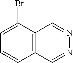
C12=C(C(Br)=CC=C1)C=NN=C2
